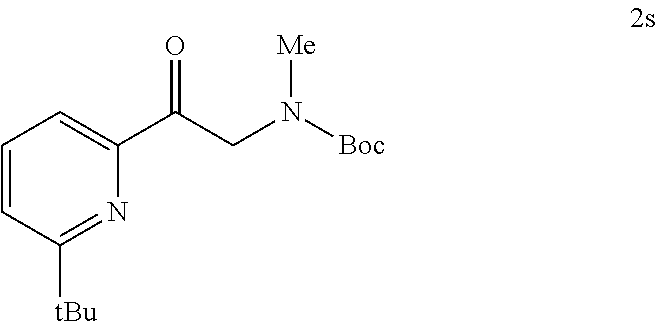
C1=CC([tBu])=NC(C(CN([Boc])[Me])=O)=C1
